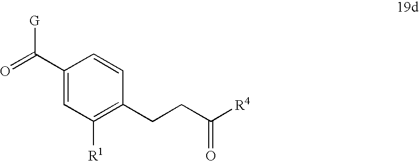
C1(C([G])=O)=CC([R1])=C(CCC([R4])=O)C=C1
